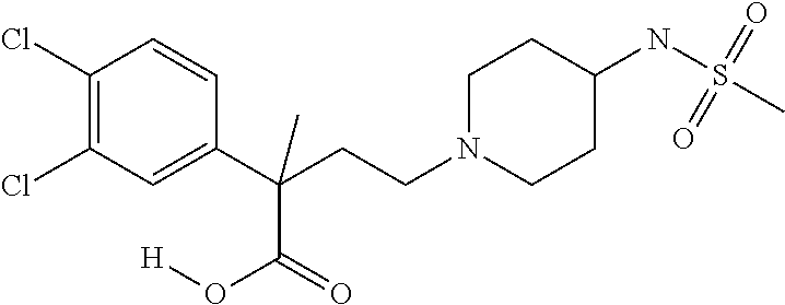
C1(Cl)=C(Cl)C=C(C(CCN2CCC(NS(C)(=O)=O)CC2)(C(=O)O[H])C)C=C1
